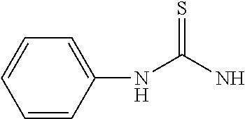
C1=CC(NC(N)=S)=CC=C1
